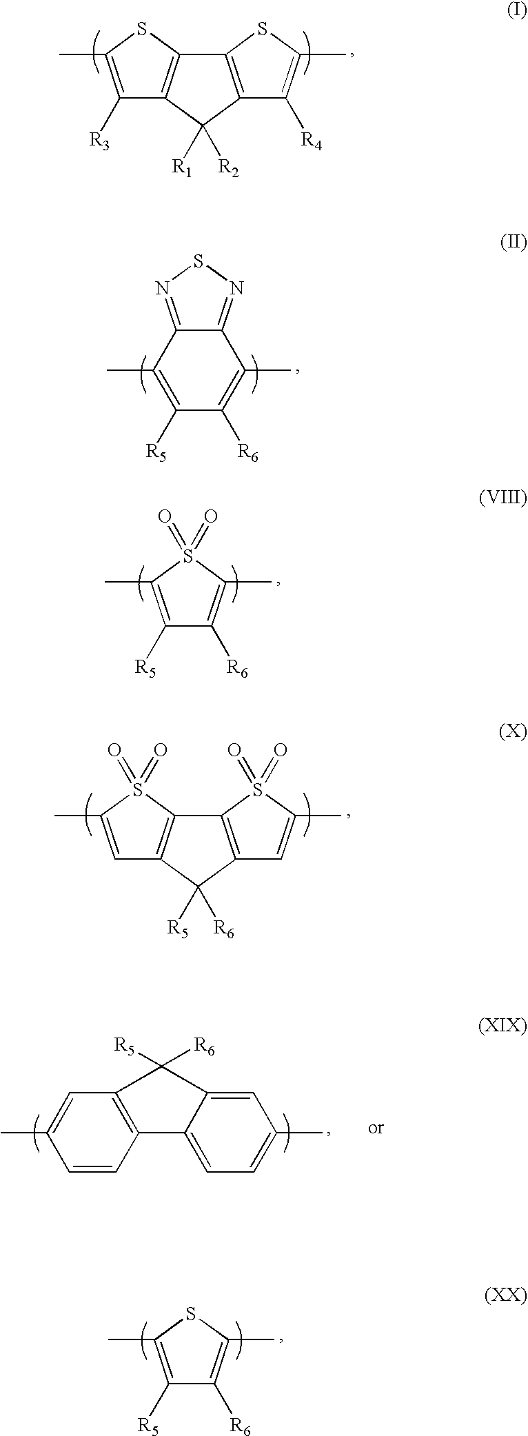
C1(C)=C([R5])C([R6])=C(C)C2=NSN=C12.C1([R5])=C(C)S(=O)(=O)C(C)=C1[R6].C1=C(C)C=CC2=C1C([R6])([R5])C1=CC(C)=CC=C21.C1([R5])=C(C)SC(C)=C1[R6].C1([R3])=C(C)SC2=C1C([R2])([R1])C1=C2SC(C)=C1[R4].C1=C(C)S(=O)(=O)C2=C1C([R6])([R5])C1=C2S(=O)(=O)C(C)=C1
